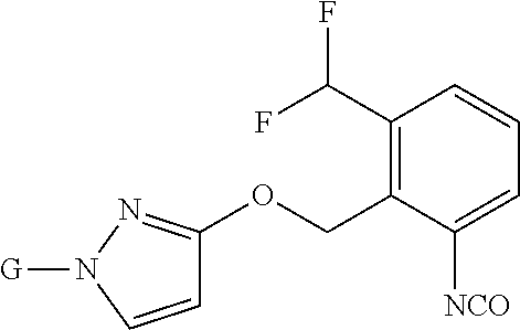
C1(C(F)F)=C(COC2=NN([G])C=C2)C([NCO])=CC=C1
